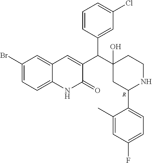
C1(Br)=CC=C2C(=C1)C=C(C(C1(O)CC(C3=CC=C(F)C=C3C)NCC1)C1=CC(Cl)=CC=C1)C(=O)N2.[R]
